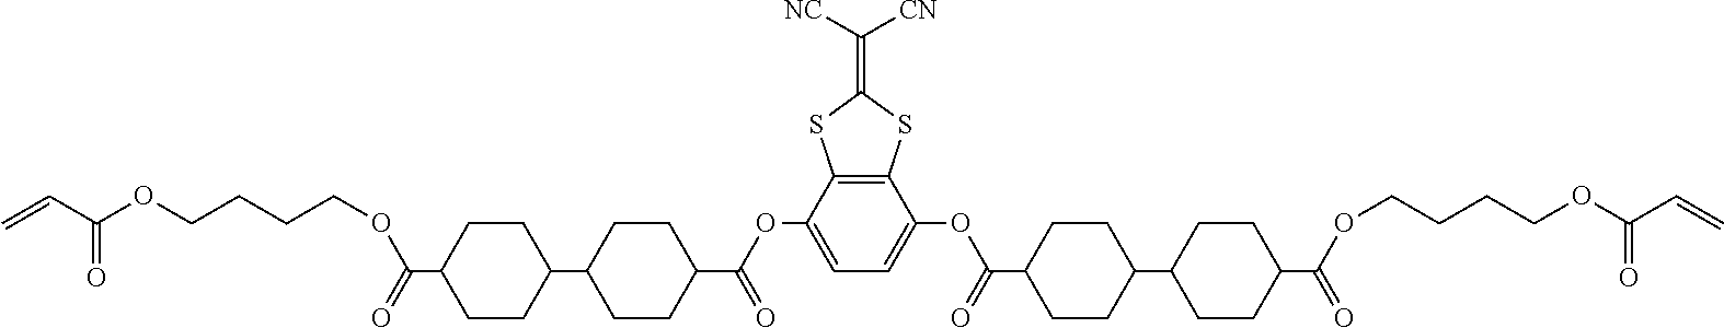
C=CC(OCCCCOC(C1CCC(C2CCC(C(OC3=CC=C(OC(C4CCC(C5CCC(C(OCCCCOC(C=C)=O)=O)CC5)CC4)=O)C4=C3SC(=C([NC])[CN])S4)=O)CC2)CC1)=O)=O
